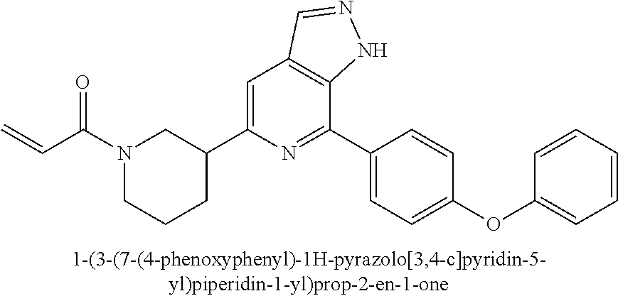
N1(C(C=C)=O)CCCC(C2=CC3=C(C(C4=CC=C(OC5=CC=CC=C5)C=C4)=N2)NN=C3)C1
